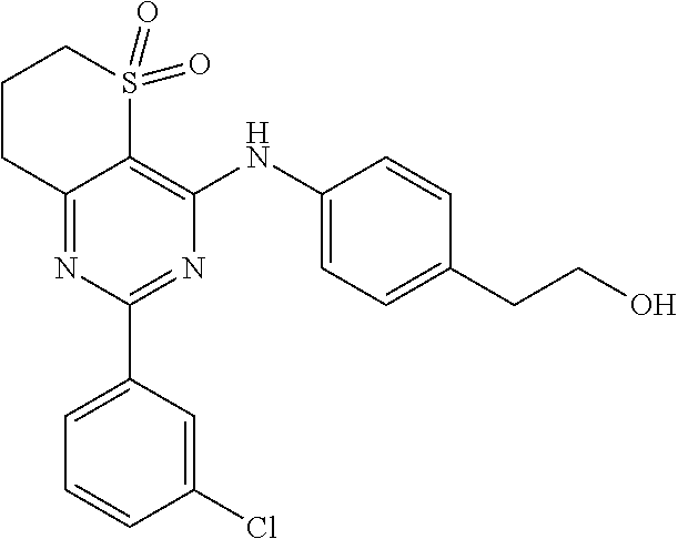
C12=NC(C3=CC=CC(Cl)=C3)=NC(NC3=CC=C(CCO)C=C3)=C1S(=O)(=O)CCC2
